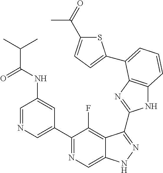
C1=NC=C(C2=NC=C3C(=C2F)C(C2=NC4=C(N2)C=CC=C4C2=CC=C(C(=O)C)S2)=NN3)C=C1NC(C(C)C)=O
